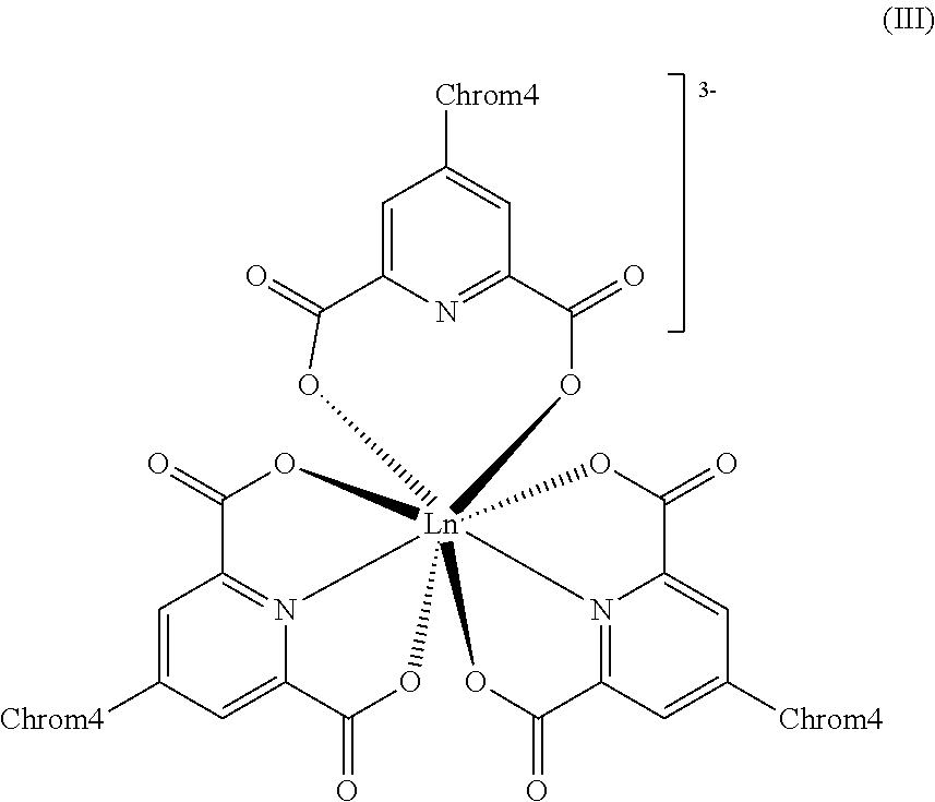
C1=C([Chrom4])C=C2N3=C1C(=O)O[Ln]314(OC(C3=NC(C(=O)OC)=CC([Chrom4])=C3)=O)(OC2=O)N2=C(C=C([Chrom4])C=C2C(=O)O1)C(=O)O4
